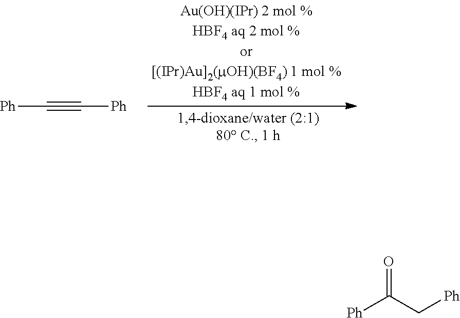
[Ph]C#C[Ph].[Ph]C(C[Ph])=O
